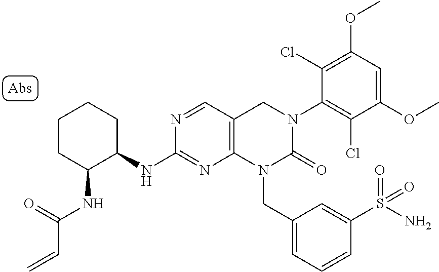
C1(NC2C(NC(=O)C=C)CCCC2)=NC2=C(C=N1)CN(C1=C(Cl)C(OC)=CC(OC)=C1Cl)C(=O)N2CC1=CC=CC(S(N)(=O)=O)=C1
